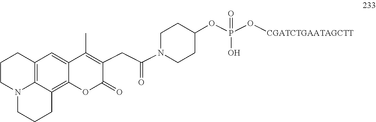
C12=C3C(=C4C(=C1)C(C)=C(CC(N1CCC(OP(O[CGATCTGAATAGCTT])(=O)O)CC1)=O)C(=O)O4)CCCN3CCC2
